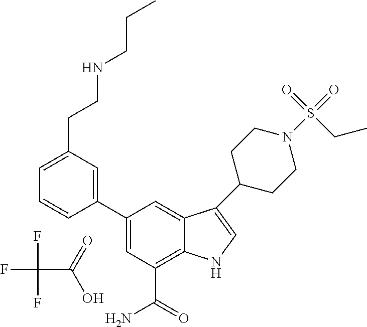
FC(F)(F)C(=O)O.C1=C(C2=CC(CCNCCC)=CC=C2)C=C2C(=C1C(=O)N)NC=C2C1CCN(S(=O)(=O)CC)CC1
